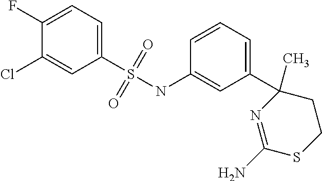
C1(S(NC2=CC(C3(C)N=C(N)SCC3)=CC=C2)(=O)=O)=CC=C(F)C(Cl)=C1
